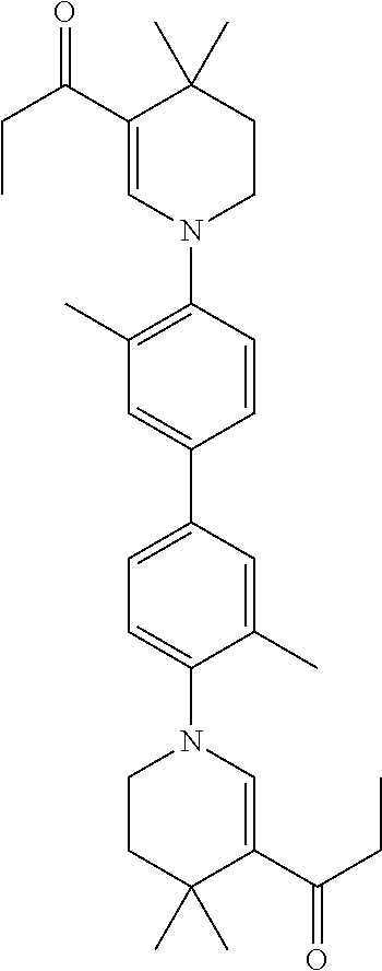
C1(C(CC)=O)=CN(C2=C(C)C=C(C3=CC=C(N4CCC(C)(C)C(C(CC)=O)=C4)C(C)=C3)C=C2)CCC1(C)C
